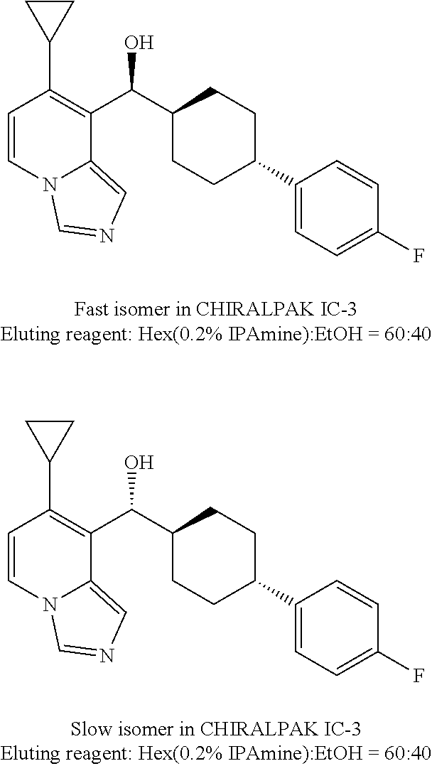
C1=CN2C(=CN=C2)C(C(C2CCC(C3=CC=C(F)C=C3)CC2)O)=C1C1CC1.C1=CN2C(=CN=C2)C(C(C2CCC(C3=CC=C(F)C=C3)CC2)O)=C1C1CC1
